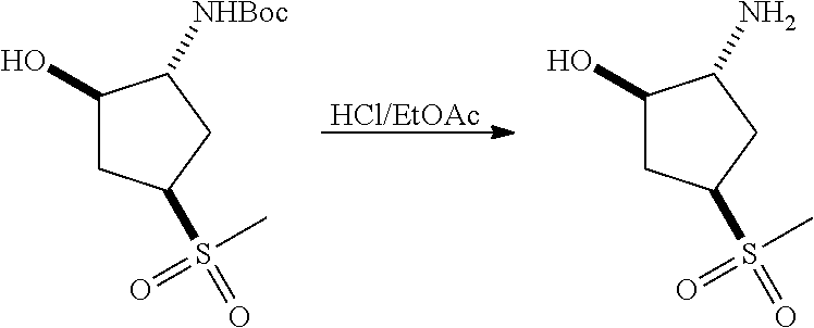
[HCl/EtOAc].C1(O)CC(S(=O)(C)=O)CC1N.C1(O)CC(S(=O)(C)=O)CC1[NHBoc]
